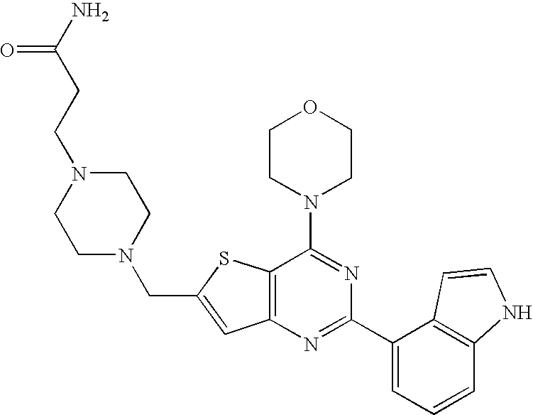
C12=C(N=C(C3=CC=CC4=C3C=CN4)N=C1N1CCOCC1)C=C(CN1CCN(CCC(N)=O)CC1)S2
